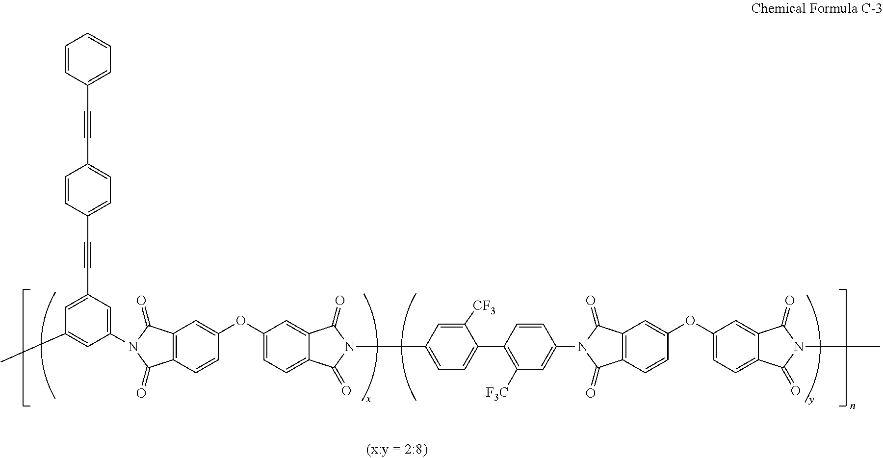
C12=C(C=CC(OC3=CC=C4C(=C3)C(=O)N(C3=CC=C(C5=C([F3C])C=C(N6C(=O)C7=C(C=CC(OC8=CC=C9C(=C8)C(=O)N(C)C9=O)=C7)C6=O)C=C5)C([CF3])=C3)C4=O)=C1)C(=O)N(C1=CC(C#CC3=CC=C(C#CC4=CC=CC=C4)C=C3)=CC(C)=C1)C2=O
